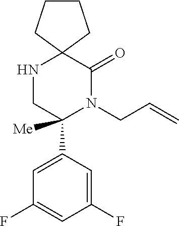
C1CCC2(C1)NCC(C1=CC(F)=CC(F)=C1)([Me])N(CC=C)C2=O
